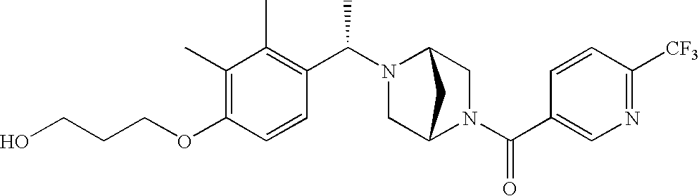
C(OC1=C(C)C(C)=C(C(N2C3CN(C(C4=CN=C([CF3])C=C4)=O)C(C2)C3)C)C=C1)CCO
